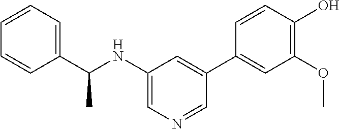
C1=CC=C(C(NC2=CN=CC(C3=CC(OC)=C(O)C=C3)=C2)C)C=C1
